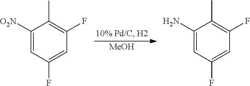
C1([O2N])=CC(F)=CC(F)=C1C.[MeOH].C1(N)=CC(F)=CC(F)=C1C
